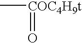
C[COC4H9t]=O
